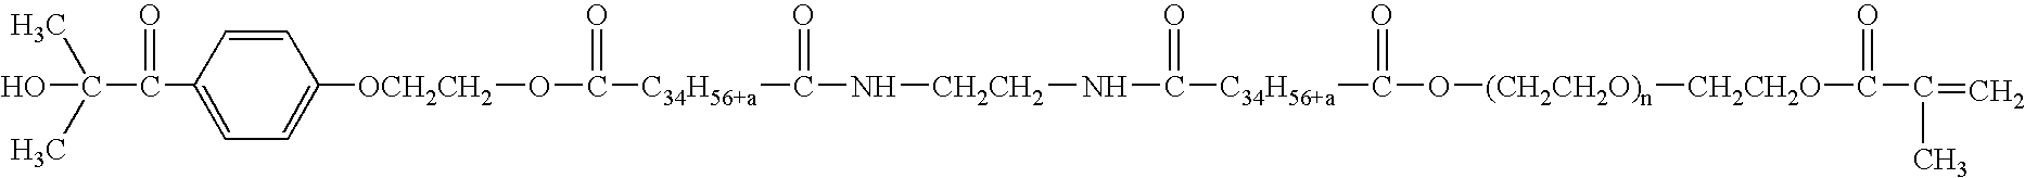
C(O)(C)(C)C(=O)C1=CC=C([OCH2CH2]OC(=O)[C34H56+a]C(=O)N[CH2CH2]NC(=O)[C34H56+a]C(=O)O[(CH2CH2O)n][CH2CH2O]C(=O)C(C)=C)C=C1
